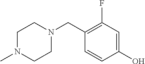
N1(CC2=C(F)C=C(O)C=C2)CCN(C)CC1
